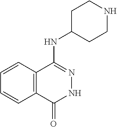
C12=C(C=CC=C1)C(NC1CCNCC1)=NNC2=O
